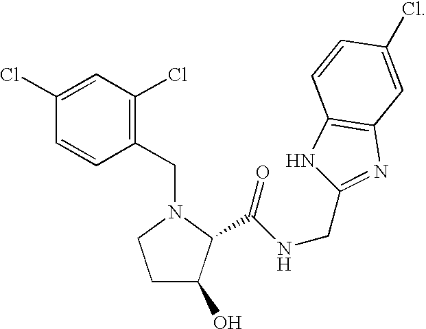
C1C(O)C(C(NCC2=NC3=C(N2)C=CC(Cl)=C3)=O)N(CC2=C(Cl)C=C(Cl)C=C2)C1
